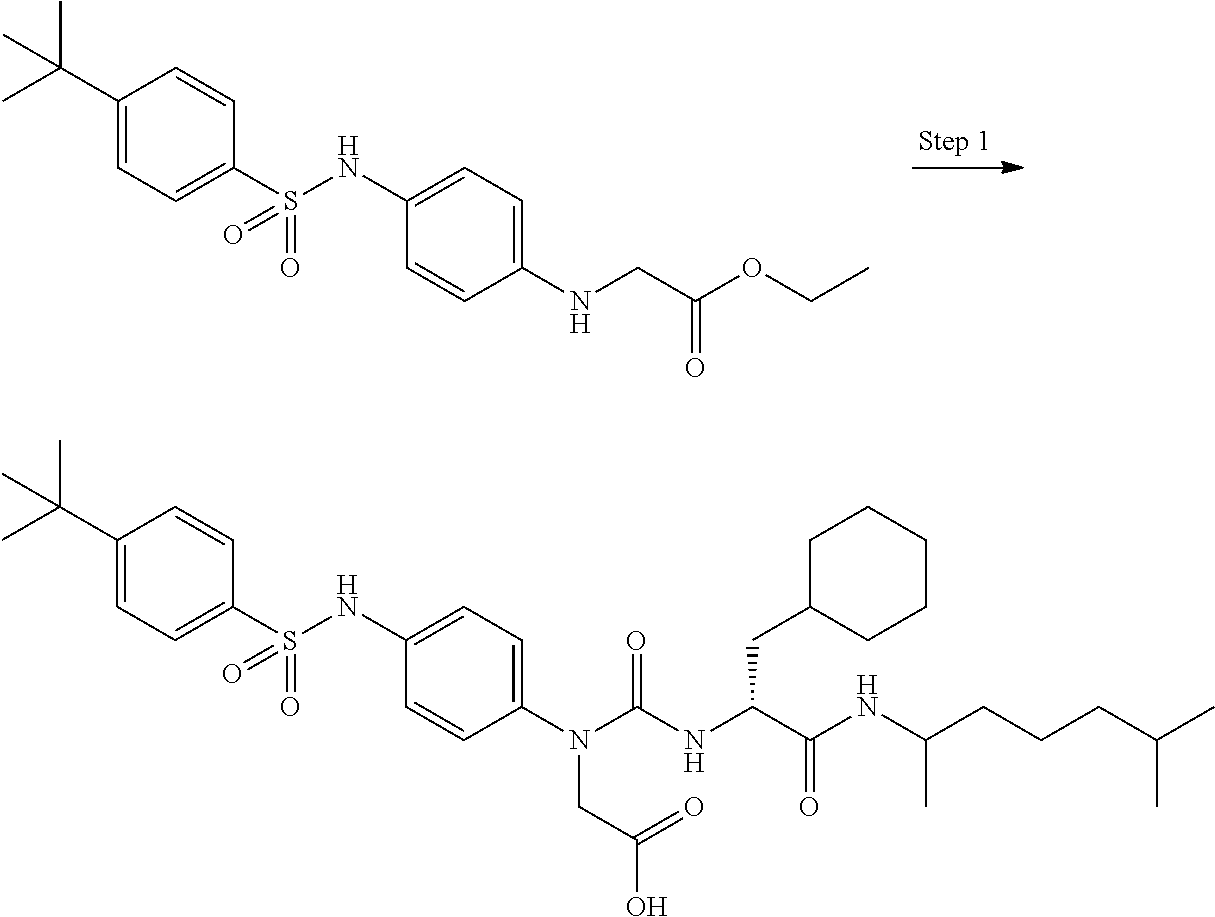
C1(C(C)(C)C)=CC=C(S(NC2=CC=C(NCC(OCC)=O)C=C2)(=O)=O)C=C1.C1(C(C)(C)C)=CC=C(S(NC2=CC=C(N(C(NC(C(NC(CCCC(C)C)C)=O)CC3CCCCC3)=O)CC(O)=O)C=C2)(=O)=O)C=C1
